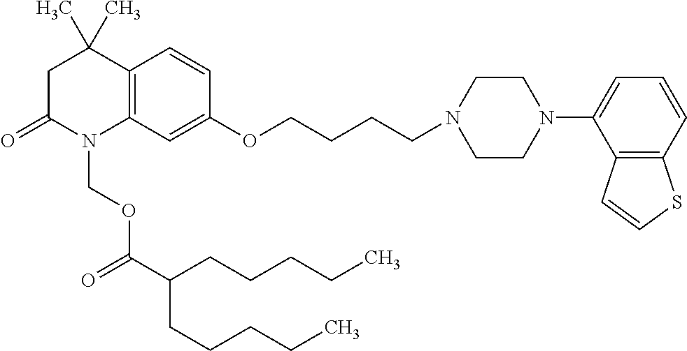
C1C(=O)N(COC(=O)C(CCCCC)CCCCC)C2=C(C1(C)C)C=CC(OCCCCN1CCN(C3=CC=CC4=C3C=CS4)CC1)=C2
